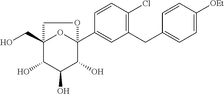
C1(CC2=CC=C([OEt])C=C2)=C(Cl)C=CC(C23OC(CO)(C(O)C(O)C2O)CO3)=C1
